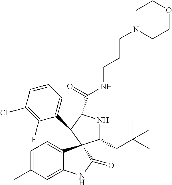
C1(C2C(C(=O)NCCCN3CCOCC3)NC(CC(C)(C)C)C23C2=CC=C(C)C=C2NC3=O)=CC=CC(Cl)=C1F
